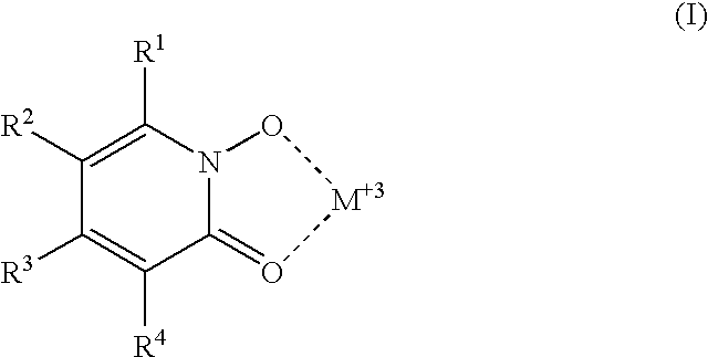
C12=O[M+3]ON1C([R1])=C([R2])C([R3])=C2[R4]
